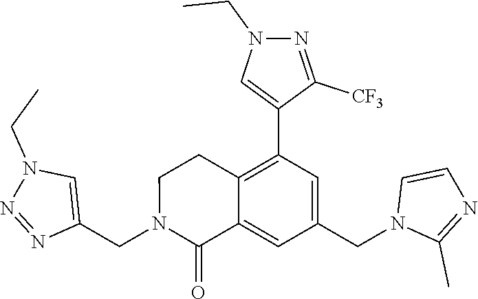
C1(CN2C(=O)C3=CC(CN4C(C)=NC=C4)=CC(C4=CN(CC)N=C4[CF3])=C3CC2)=CN(CC)N=N1
